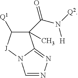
C1(C(N([Q2])[H])=O)(C)C([Q1])[J]N2C1=NN=C2
